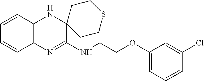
C(OC1=CC=CC(Cl)=C1)CNC1=NC2=C(NC13CCSCC3)C=CC=C2
